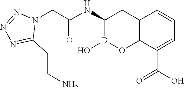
C12=C(C(C(O)=O)=CC=C1)OB(O)C(NC(=O)CN1N=NN=C1CCN)C2
